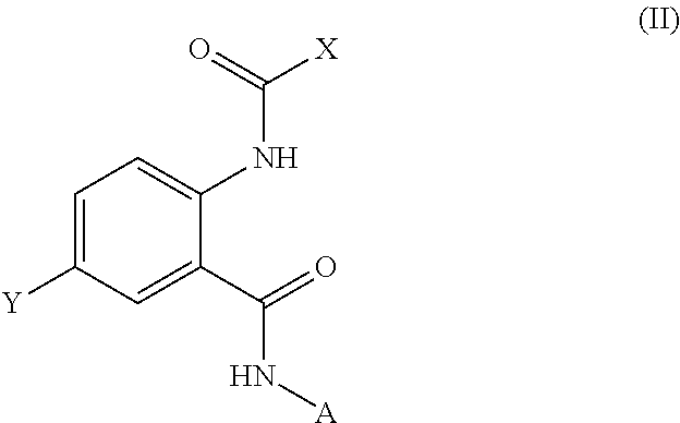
C1=C([Y])C=C(C(N[A])=O)C(NC([X])=O)=C1
